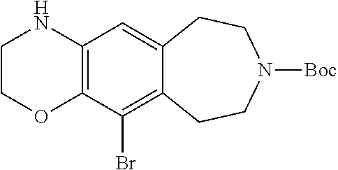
C12=C(C=C3C(=C1Br)CCN([Boc])CC3)NCCO2
